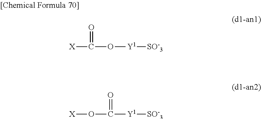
O=C([X])O[Y1][SO-3].O([X])C([Y1][SO-3])=O
